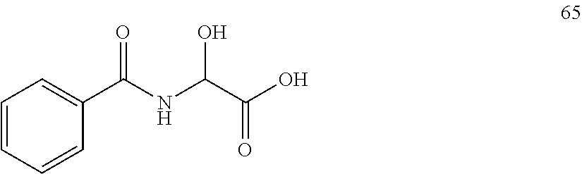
C1=CC=CC(C(NC(O)C(=O)O)=O)=C1
